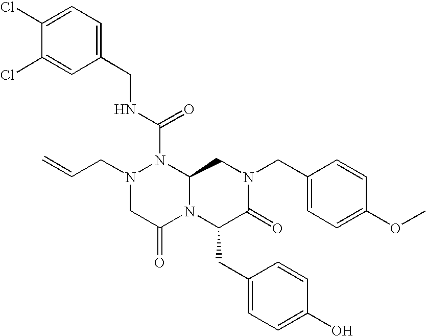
N1(C(NCC2=CC=C(Cl)C(Cl)=C2)=O)N(CC=C)CC(=O)N2C1CN(CC1=CC=C(OC)C=C1)C(=O)C2CC1=CC=C(O)C=C1
